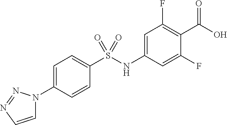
C1=C(N2C=CN=N2)C=CC(S(NC2=CC(F)=C(C(O)=O)C(F)=C2)(=O)=O)=C1
